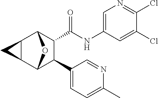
C1(Cl)=CC(NC(C2C(C3=CC=C(C)N=C3)C3OC2C2C3C2)=O)=CN=C1Cl
